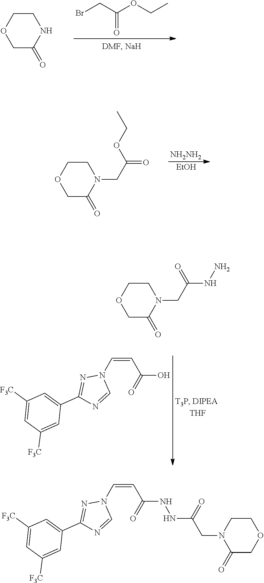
C(OC(CBr)=O)C.N1CCOCC1=O.[EtOH].[NH2NH2].C(OC(CN1CCOCC1=O)=O)C.C1([F3C])=CC([F3C])=CC(C2=NN(C=CC(O)=O)C=N2)=C1.NNC(CN1CCOCC1=O)=O.C1([F3C])=CC([F3C])=CC(C2=NN(C=CC(NNC(CN3CCOCC3=O)=O)=O)C=N2)=C1
